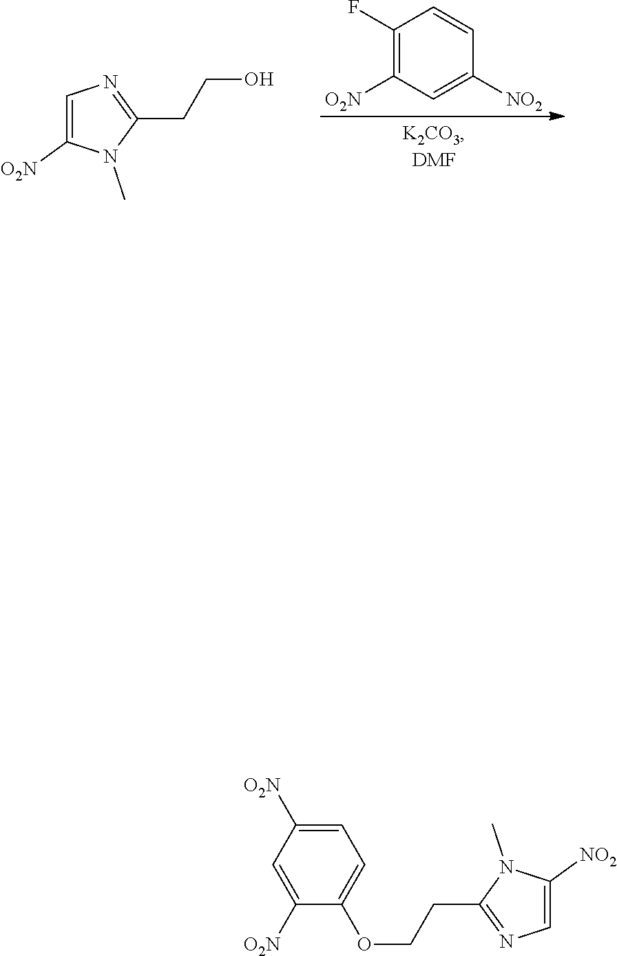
C1=C([O2N])N(C)C(CCO)=N1.C1(F)=C([O2N])C=C([NO2])C=C1.N1=C(CCOC2=CC=C([O2N])C=C2[O2N])N(C)C([NO2])=C1
